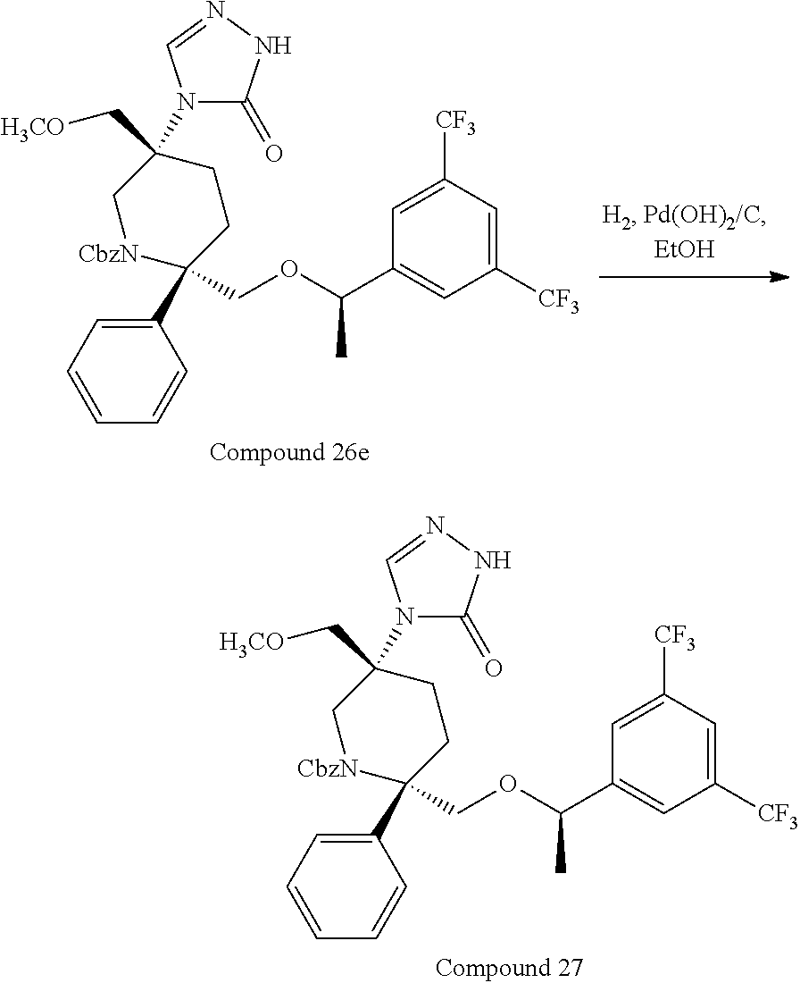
C1(C2(COC(C3=CC([CF3])=CC([CF3])=C3)C)CCC(C[H3CO])(N3C(=O)NN=C3)C[CbzN]2)=CC=CC=C1.C1(C2(COC(C3=CC([CF3])=CC([CF3])=C3)C)CCC(C[H3CO])(N3C(=O)NN=C3)C[CbzN]2)=CC=CC=C1
